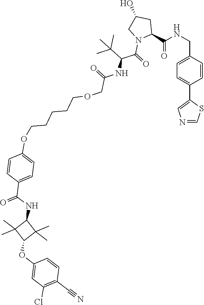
C1=C(CNC(C2CC(O)CN2C(=O)C(C(C)(C)C)NC(=O)COCCCCCOC2=CC=C(C(=O)NC3C(C)(C)C(OC4=CC(Cl)=C(C#N)C=C4)C3(C)C)C=C2)=O)C=CC(C2=CN=CS2)=C1
